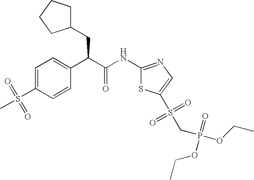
C1=C(S(C)(=O)=O)C=CC(C(C(NC2=NC=C(S(CP(OCC)(=O)OCC)(=O)=O)S2)=O)CC2CCCC2)=C1
